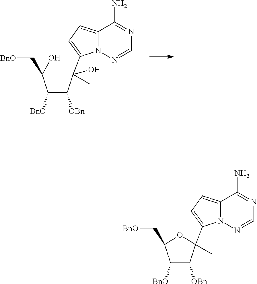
C1=NN2C(=CC=C2C2(C)C([OBn])C([BnO])C(C[BnO])O2)C(N)=N1.C1=NN2C(=CC=C2C(C(C(C(O)C[BnO])[BnO])[OBn])(C)O)C(N)=N1
